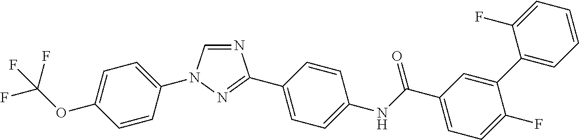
C1=CC(N2C=NC(C3=CC=C(NC(C4=CC=C(F)C(C5=CC=CC=C5F)=C4)=O)C=C3)=N2)=CC=C1OC(F)(F)F
